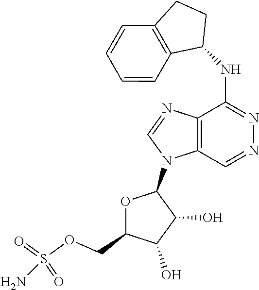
C12=C(N=CN1C1OC(COS(N)(=O)=O)C(O)C1O)C(NC1CCC3=C1C=CC=C3)=NN=C2
